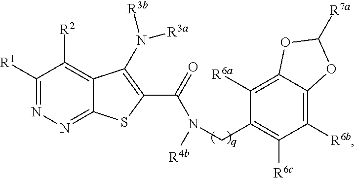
C1([R1])=NN=C2C(=C1[R2])C(N([R3a])[R3b])=C(C(N([R4b])CC1=C([R6c])C([R6b])=C3C(=C1[R6a])OC([R7a])O3)=O)S2
